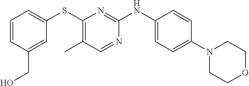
C1=CC(CO)=CC(SC2=C(C)C=NC(NC3=CC=C(N4CCOCC4)C=C3)=N2)=C1
